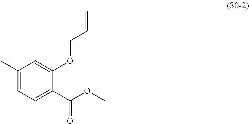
C1(C)=CC=C(C(OC)=O)C(OCC=C)=C1
